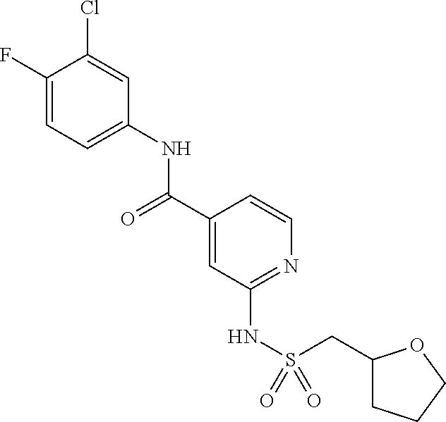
C1(F)=CC=C(NC(C2=CC(NS(=O)(=O)CC3CCCO3)=NC=C2)=O)C=C1Cl
